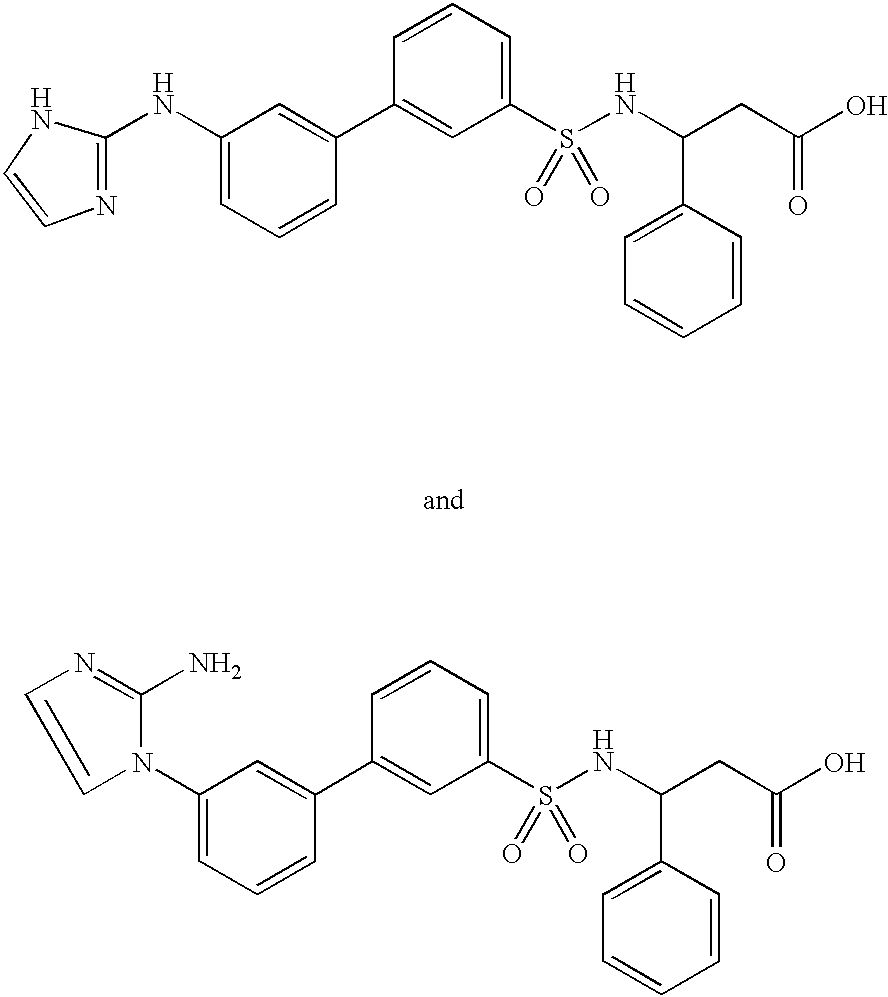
C1(NC2=NC=CN2)=CC=CC(C2=CC(S(NC(C3=CC=CC=C3)CC(O)=O)(=O)=O)=CC=C2)=C1.C1(N2C=CN=C2N)=CC=CC(C2=CC(S(NC(C3=CC=CC=C3)CC(O)=O)(=O)=O)=CC=C2)=C1
